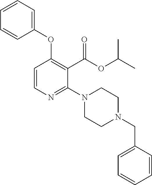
C1=CN=C(N2CCN(CC3=CC=CC=C3)CC2)C(C(OC(C)C)=O)=C1OC1=CC=CC=C1
